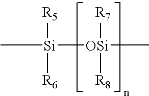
C[Si]([R5])([R6])[OSi](C)([R7])[R8]
